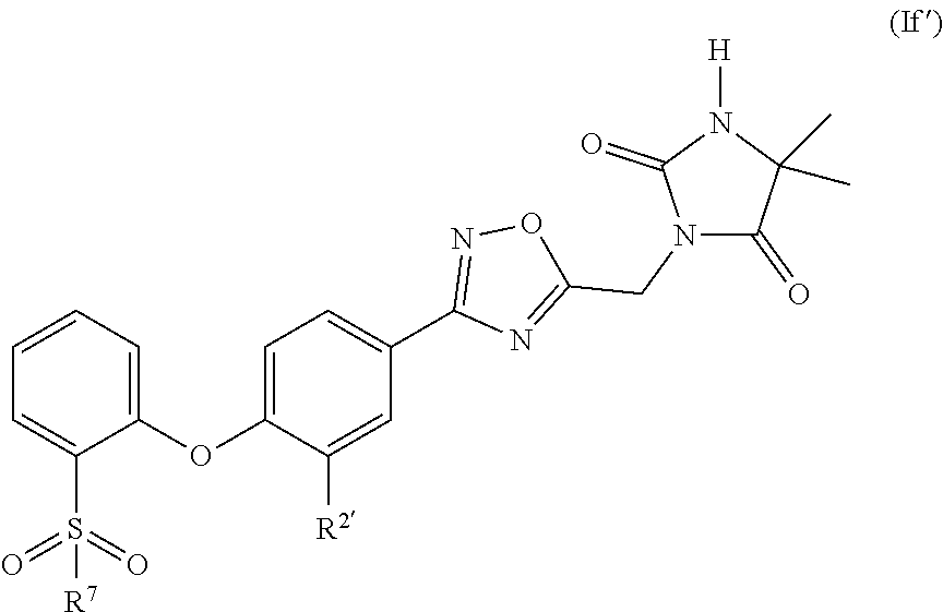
C1(OC2=CC=C(C3=NOC(CN4C(=O)C(C)(C)N([H])C4=O)=N3)C=C2[R2])=CC=CC=C1S(=O)(=O)[R7]
